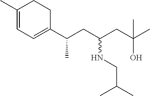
C1(C)=CC=C(C(CC(CC(C)(O)C)NCC(C)C)C)CC1
